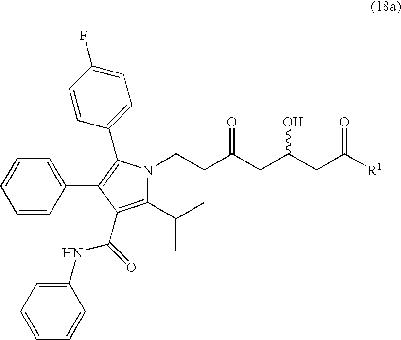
C1(C(C)C)=C(C(NC2=CC=CC=C2)=O)C(C2=CC=CC=C2)=C(C2=CC=C(F)C=C2)N1CCC(CC(CC([R1])=O)O)=O
